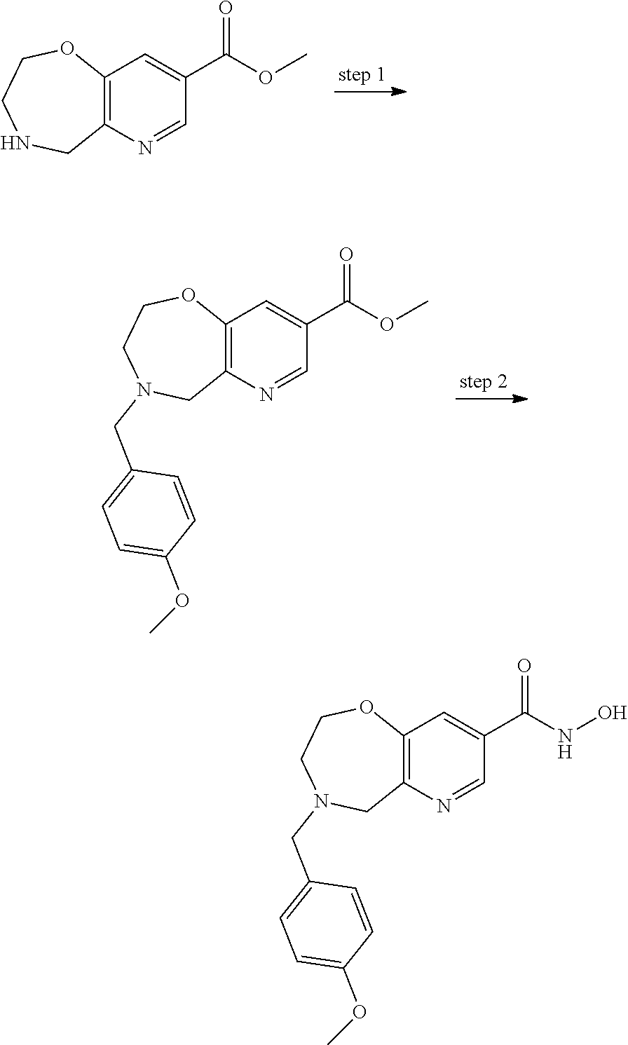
C1=NC2=C(C=C1C(=O)OC)OCCNC2.C(N1CC2=C(C=C(C(OC)=O)C=N2)OCC1)C1=CC=C(OC)C=C1.C(N1CC2=C(C=C(C(NO)=O)C=N2)OCC1)C1=CC=C(OC)C=C1
